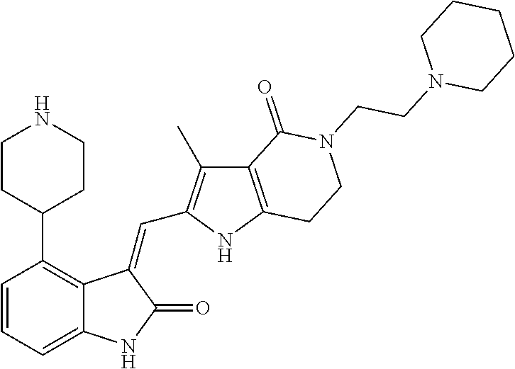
C1=CC=C2C(=C1C1CCNCC1)C(=CC1=C(C)C3=C(N1)CCN(CCN1CCCCC1)C3=O)C(=O)N2
